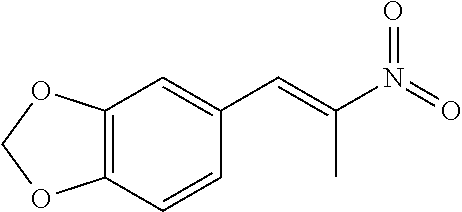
C12=C(C=CC(C=C(C)N(=O)=O)=C1)OCO2
